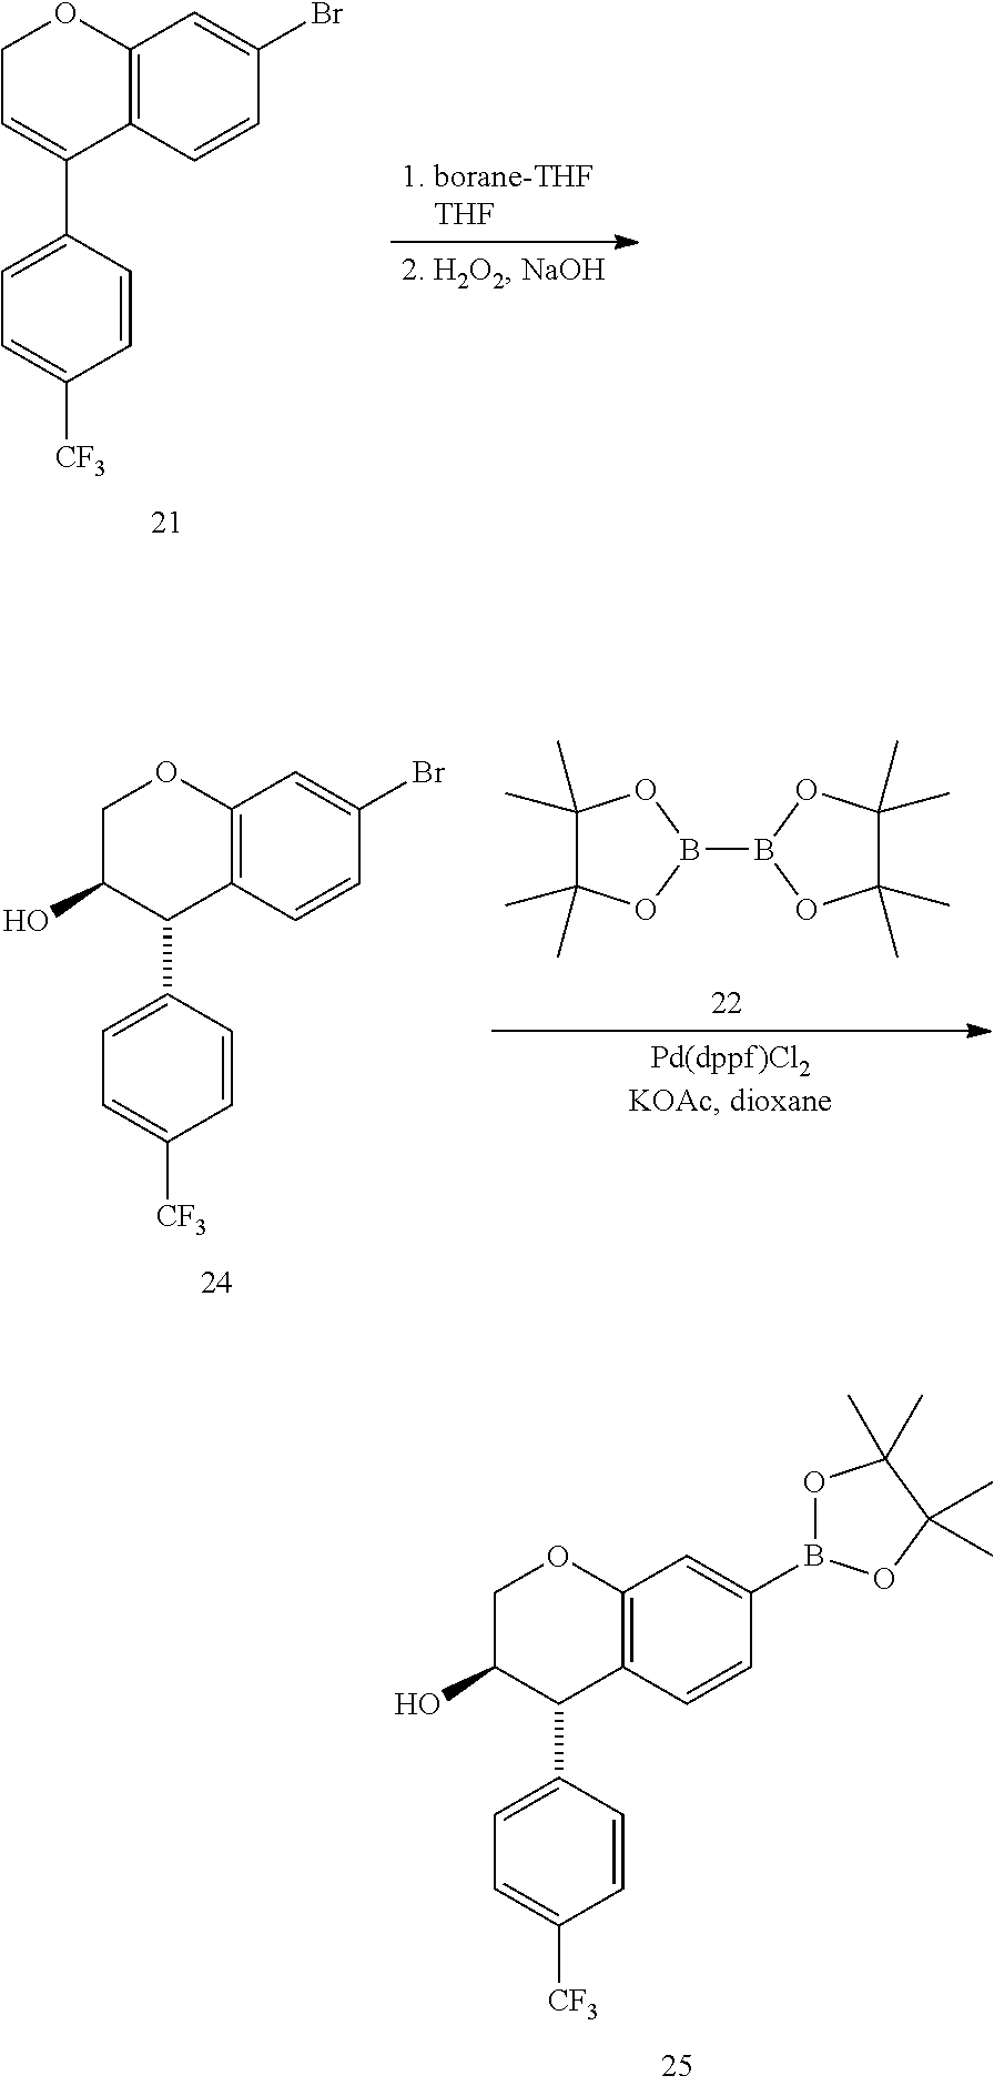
C12=C(C=CC(B3OC(C)(C)C(C)(C)O3)=C1)C(C1=CC=C([CF3])C=C1)C(O)CO2.C12=C(C=CC(Br)=C1)C(C1=CC=C([CF3])C=C1)C(O)CO2.B1(B2OC(C)(C)C(C)(C)O2)OC(C)(C)C(C)(C)O1.C12=C(C=CC(Br)=C1)C(C1=CC=C([CF3])C=C1)=CCO2
